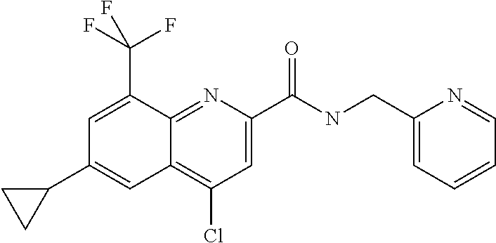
C1(Cl)=C2C(=NC(C(NCC3=CC=CC=N3)=O)=C1)C(C(F)(F)F)=CC(C1CC1)=C2
